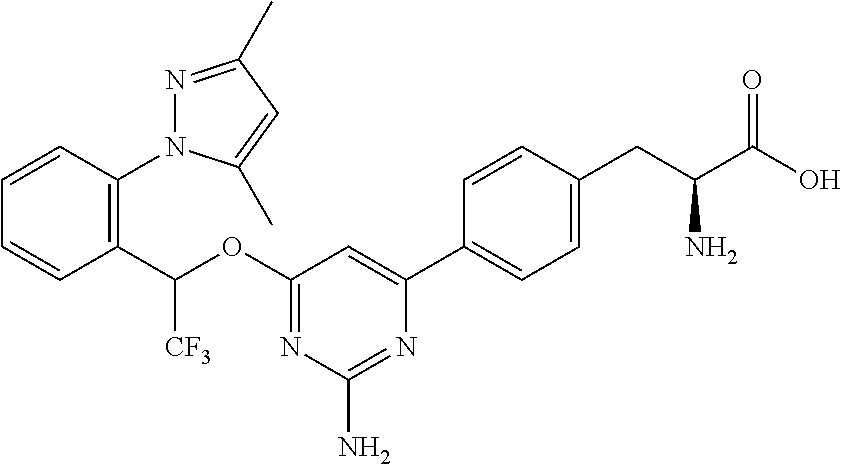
C1=CC(N2N=C(C)C=C2C)=C(C(OC2=NC(N)=NC(C3=CC=C(CC(C(O)=O)N)C=C3)=C2)[CF3])C=C1
